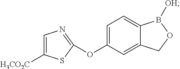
O(C1=CC=C2C(=C1)COB2[OH])C1=NC=C([H3CO2C])S1
